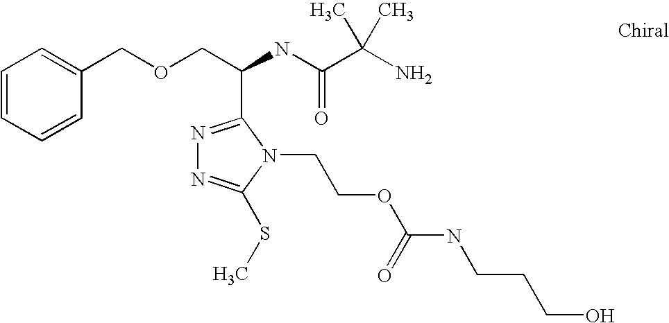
N1=C(C(COCC2=CC=CC=C2)NC(C(N)(C)C)=O)N(CCOC(NCCCO)=O)C(SC)=N1
